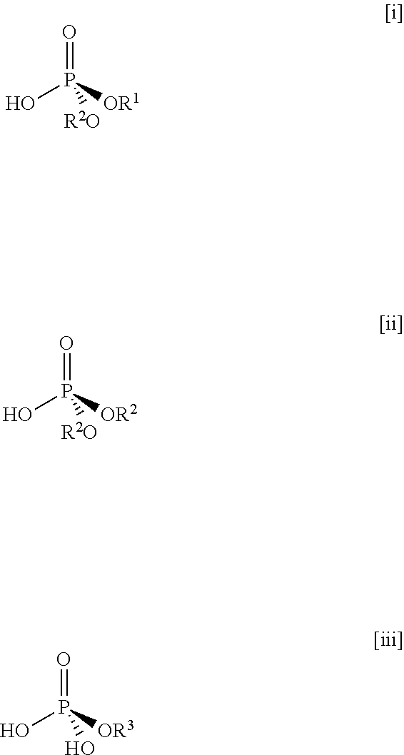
OP([OR1])(=O)[R2O].OP([OR2])(=O)[R2O].OP([OR3])(=O)O
